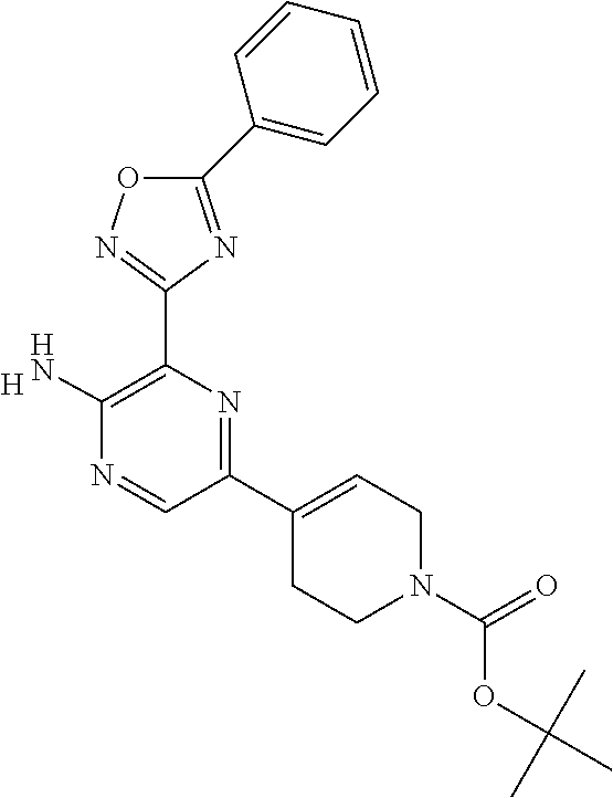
[H].C1(C2=C(N)N=CC(C3=CCN(C(=O)OC(C)(C)C)CC3)=N2)=NOC(C2=CC=CC=C2)=N1
